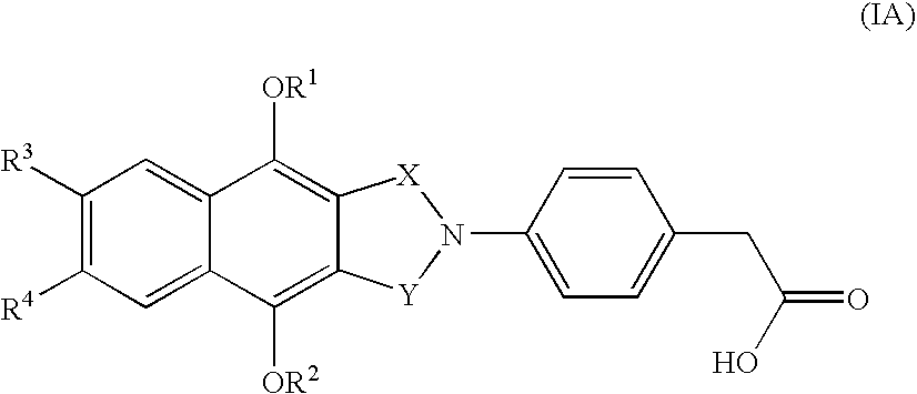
C1([R3])=C([R4])C=C2C(=C1)C([OR1])=C1C(=C2[OR2])[Y]N(C2=CC=C(CC(=O)O)C=C2)[X]1
